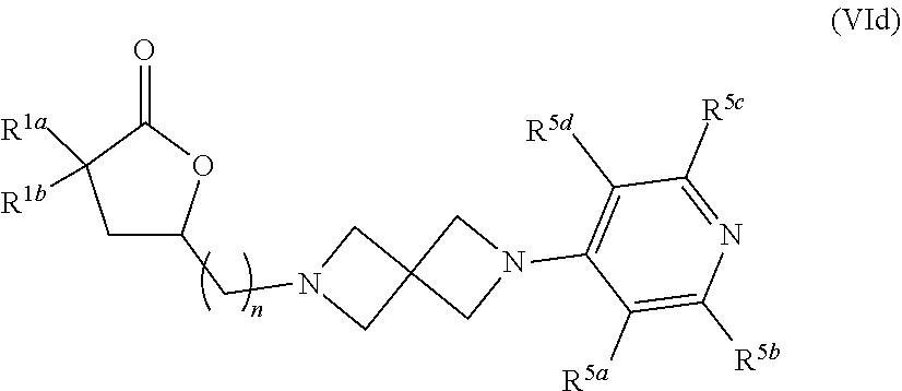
C1C(CN2CC3(C2)CN(C2=C([R5d])C([R5c])=NC([R5b])=C2[R5a])C3)OC(=O)C1([R1b])[R1a]
